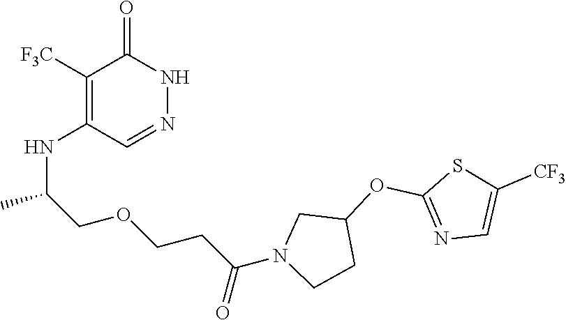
C1([F3C])=C(NC(C)COCCC(N2CCC(OC3=NC=C([CF3])S3)C2)=O)C=NNC1=O
